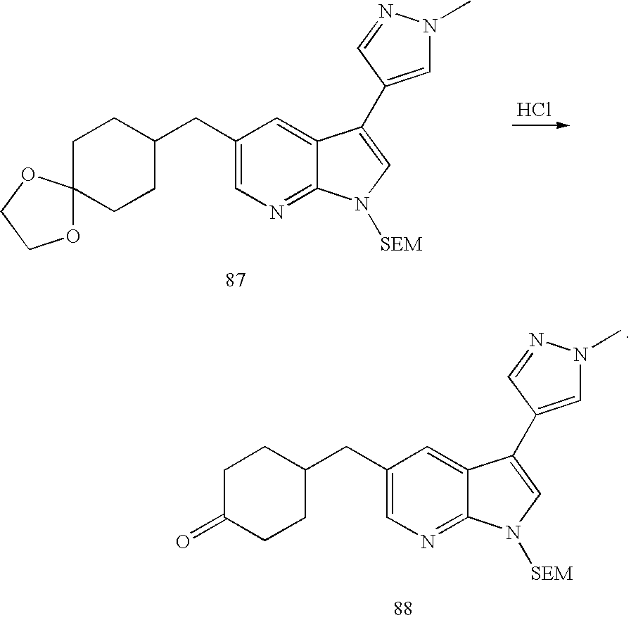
O1C2(OCC1)CCC(CC1=CN=C3C(=C1)C(C1=CN(C)N=C1)=CN3[SEM])CC2.Cl.C1(=O)CCC(CC2=CN=C3C(=C2)C(C2=CN(C)N=C2)=CN3[SEM])CC1
